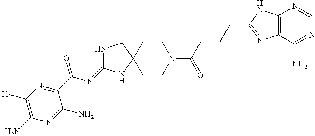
N1C(=NC(C2=NC(Cl)=C(N)N=C2N)=O)NC2(C1)CCN(C(CCCC1=NC3=C(N1)N=CN=C3N)=O)CC2
